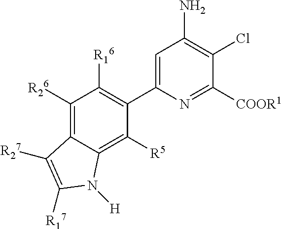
C1([R26])=C2C(=C([R5])C(C3=CC(N)=C(Cl)C([COOR1])=N3)=C1[R16])N([H])C([R17])=C2[R27]
